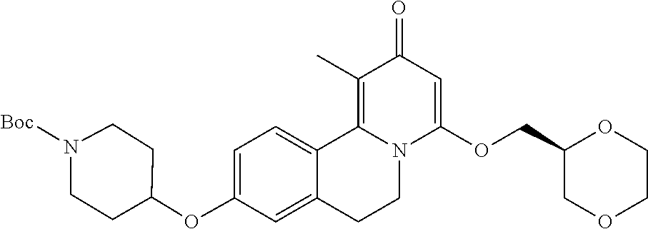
C1=C(OC2CCN([Boc])CC2)C=C2C(=C1)C1=C(C)C(=O)C=C(OCC3COCCO3)N1CC2
